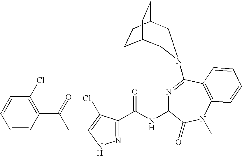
N1=C(C(NC2N=C(N3CC4CCC(C3)CC4)C3=C(N(C)C2=O)C=CC=C3)=O)C(Cl)=C(CC(C2=C(Cl)C=CC=C2)=O)N1
